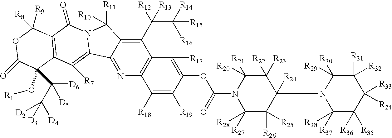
C1(C(C([R16])([R14])[R15])([R12])[R13])=C2C(=NC3=C1C([R17])=C(OC(=O)N1C([R27])([R28])C([R26])([R25])C([R24])(N4C([R37])([R38])C([R35])([R36])C([R33])([R24])C([R32])([R31])C4([R30])[R29])C([R23])([R22])C1([R21])[R20])C([R19])=C3[R18])C1=C([R7])C3=C(C(=O)N1C2([R11])[R10])C([R8])([R9])OC(=O)C3(O[R1])C([D6])([D5])C([D4])([D3])[D2]
